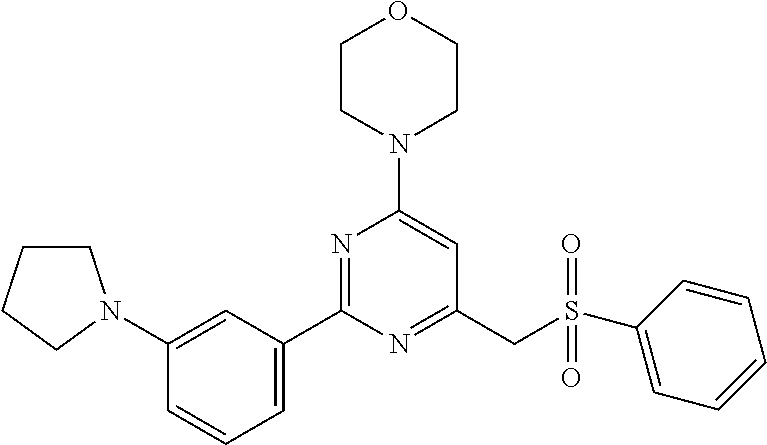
C1(C2=CC=CC(N3CCCC3)=C2)=NC(N2CCOCC2)=CC(CS(C2=CC=CC=C2)(=O)=O)=N1
